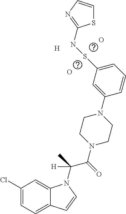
[H].O.O.S1C=CN=C1NSC1=CC=CC(N2CCN(C(=O)C(C)([H])N3C4=CC(Cl)=CC=C4C=C3)CC2)=C1
